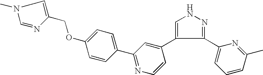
C1=C(C2=CC(C3=CC=C(OCC4=CN(C)C=N4)C=C3)=NC=C2)C(C2=CC=CC(C)=N2)=NN1
